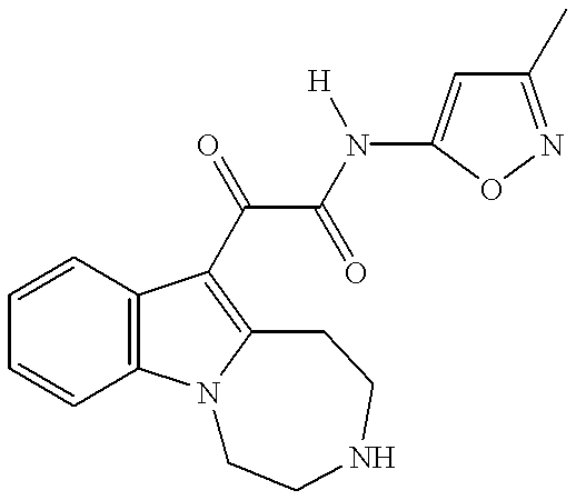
C1=CC=CC2=C1C(C(C(N([H])C1=CC(C)=NO1)=O)=O)=C1N2CCNCC1
